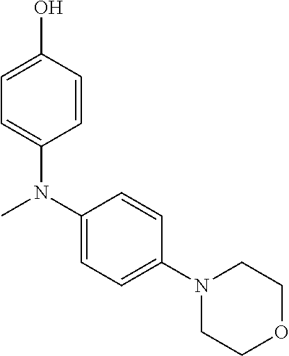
C1(N(C)C2=CC=C(O)C=C2)=CC=C(N2CCOCC2)C=C1
